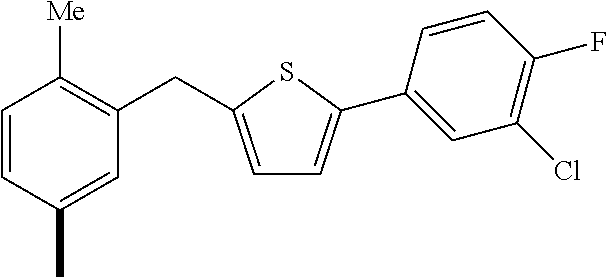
C1=CC(C)=CC(CC2=CC=C(C3=CC(Cl)=C(F)C=C3)S2)=C1[Me]
